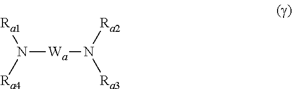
N([Wa]N([Ra3])[Ra2])([Ra1])[Ra4]
